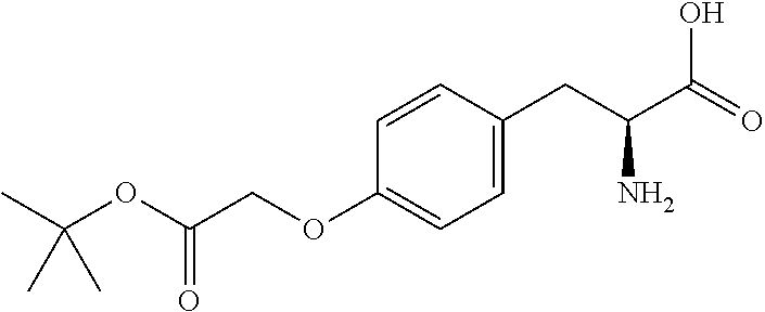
C1(CC(C(O)=O)N)=CC=C(OCC(OC(C)(C)C)=O)C=C1
